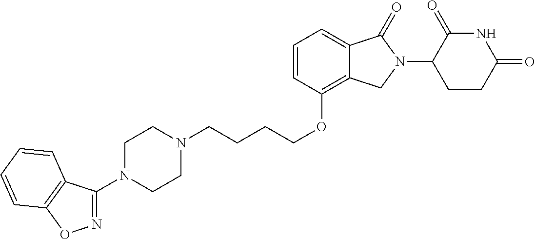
C(COC1=C2C(=CC=C1)C(=O)N(C1C(=O)NC(=O)CC1)C2)CCN1CCN(C2=NOC3=C2C=CC=C3)CC1
